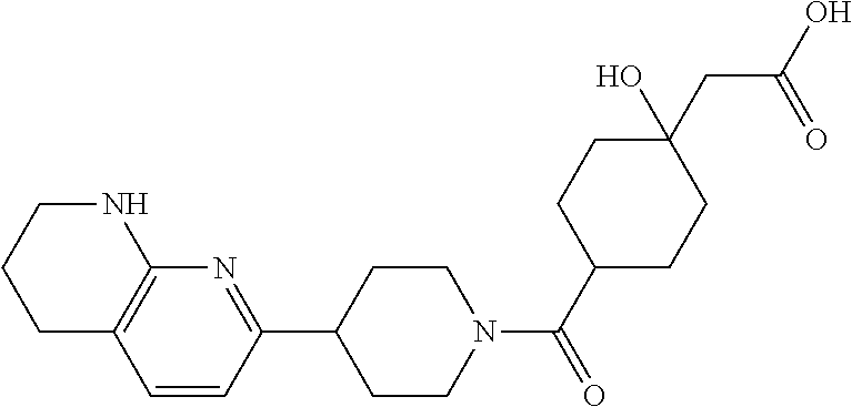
C1C2=C(NCC1)N=C(C1CCN(C(C3CCC(CC(O)=O)(O)CC3)=O)CC1)C=C2
